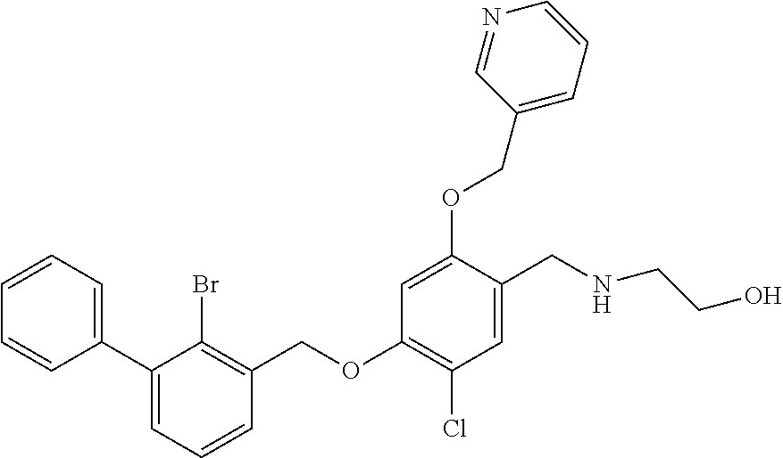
C1(C2=CC=CC=C2)=CC=CC(COC2=C(Cl)C=C(CNCCO)C(OCC3=CC=CN=C3)=C2)=C1Br
